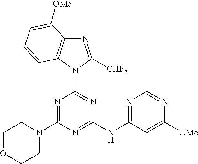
N1=C(N2CCOCC2)N=C(NC2=NC=NC([OMe])=C2)N=C1N1C([CHF2])=NC2=C1C=CC=C2[OMe]
